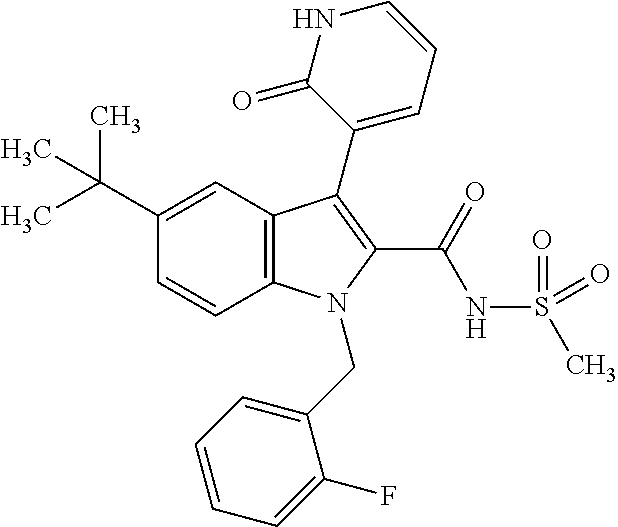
C1(C(C)(C)C)=CC2=C(C=C1)N(CC1=CC=CC=C1F)C(C(NS(C)(=O)=O)=O)=C2C1=CC=CNC1=O
